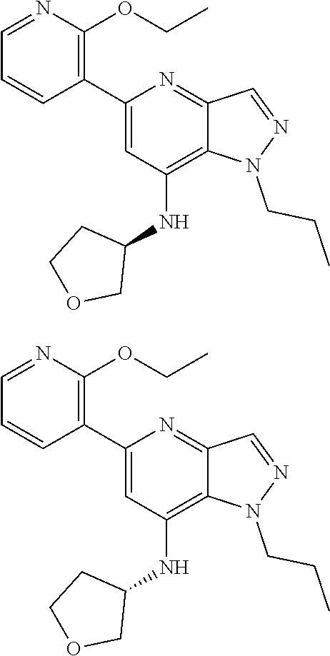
N1(CCC)N=CC2=NC(C3=C(OCC)N=CC=C3)=CC(NC3COCC3)=C12.C(CN1N=CC2=NC(C3=C(OCC)N=CC=C3)=CC(NC3COCC3)=C12)C
